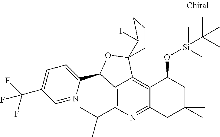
C12=C(C(C)C)N=C3C(=C1C1(OC2C2=CC=C(C(F)(F)F)C=N2)CCCC1I)C(O[Si](C)(C(C)(C)C)C)CC(C)(C)C3
